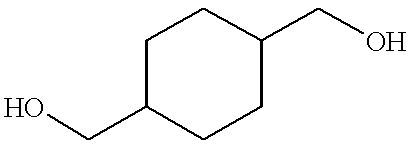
OCC1CCC(CO)CC1
